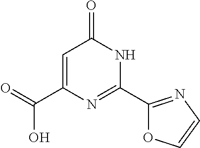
C1=C(C(=O)O)N=C(C2=NC=CO2)NC1=O
